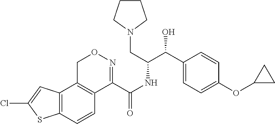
C12=C(C=CC3=C1CON=C3C(NC(C(C1=CC=C(OC3CC3)C=C1)O)CN1CCCC1)=O)SC(Cl)=C2
